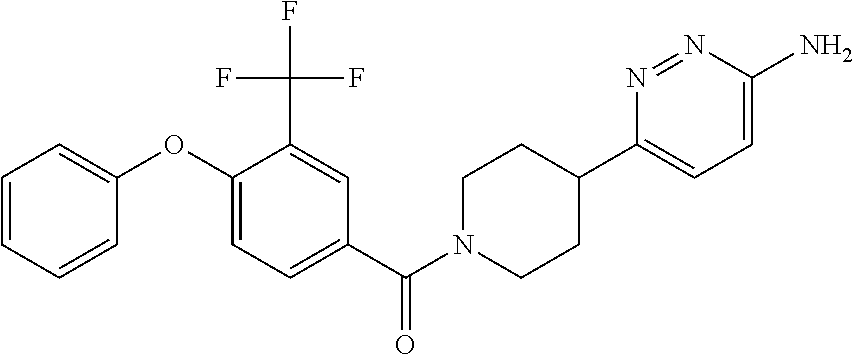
C1=CC=CC(OC2=CC=C(C(N3CCC(C4=CC=C(N)N=N4)CC3)=O)C=C2C(F)(F)F)=C1
